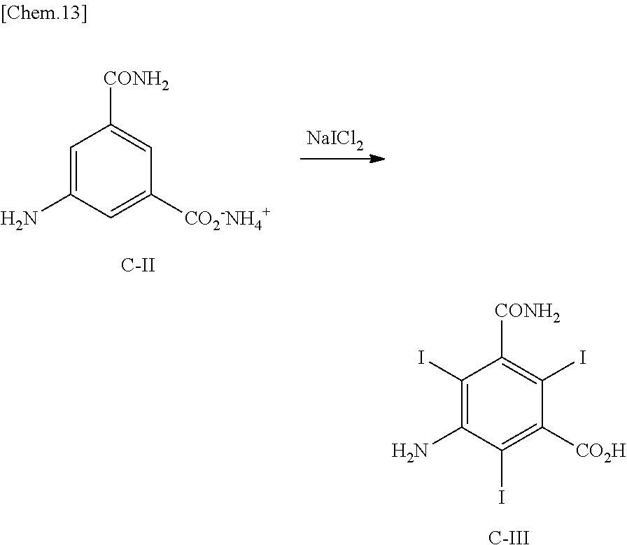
C1=C(N)C=C([CO2-NH4+])C=C1[CONH2].[NaICl2].[C-II].C1(I)=C(N)C(I)=C([CO2H])C(I)=C1[CONH2].[C-III]
